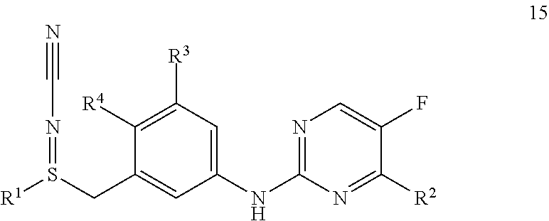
[R1]S(CC1=CC(NC2=NC=C(F)C([R2])=N2)=CC([R3])=C1[R4])=NC#N
